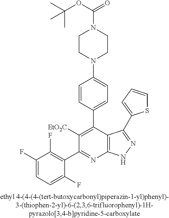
C1=CC(C2=C([EtO2C])C(C3=C(F)C(F)=CC=C3F)=NC3=C2C(C2=CC=CS2)=NN3)=CC=C1N1CCN(C(=O)OC(C)(C)C)CC1
